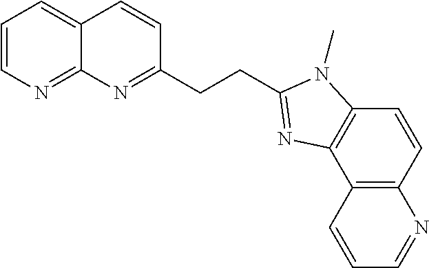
C1=CN=C2C(=C1)C=CC(CCC1=NC3=C(C=CC4=C3C=CC=N4)N1C)=N2
